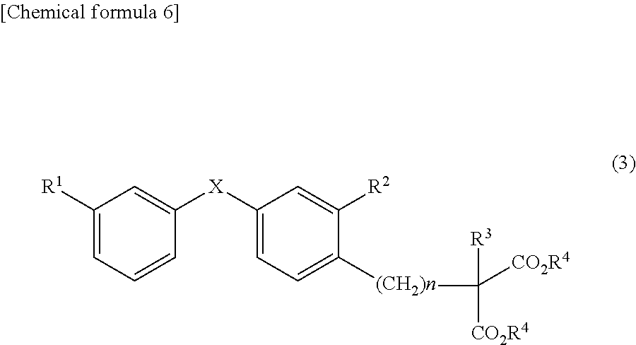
C1([R1])=CC=CC([X]C2=CC=C([(CH2)n]C([R3])([CO2R4])[CO2R4])C([R2])=C2)=C1
